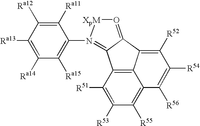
C1([Ra13])=C([Ra14])C([Ra15])=C(N2=C3C4=C5C(=C([R52])C([R54])=C([R56])C5=C([R55])C([R53])=C4[R51])C3=O[XpM]2)C([Ra11])=C1[Ra12]
